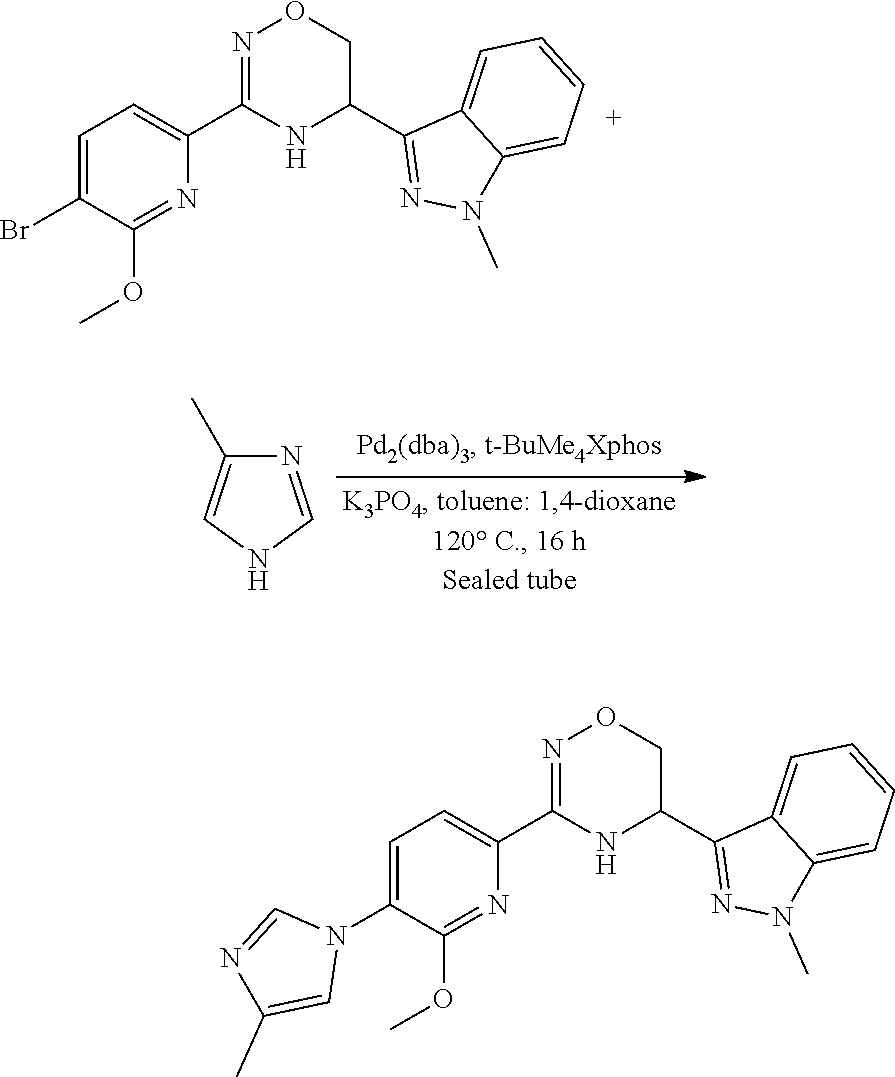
C1=C(Br)C(OC)=NC(C2=NOCC(C3=NN(C)C4=CC=CC=C34)N2)=C1.N1=CNC=C1C.C1=C(N2C=NC(C)=C2)C(OC)=NC(C2=NOCC(C3=NN(C)C4=CC=CC=C34)N2)=C1
